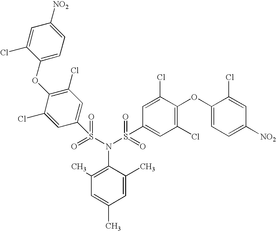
[NO2]C1=CC=C(OC2=C(Cl)C=C(S(=O)(=O)N(S(=O)(=O)C3=CC(Cl)=C(OC4=CC=C([NO2])C=C4Cl)C(Cl)=C3)C3=C(C)C=C(C)C=C3C)C=C2Cl)C(Cl)=C1
